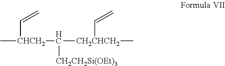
C[CHCH2](C=C)C([CH2CHCH2](C)C=C)[CH2CH2Si(OEt)3]
